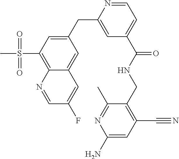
C1(CC2=CC(C(NCC3=C(C#N)C=C(N)N=C3C)=O)=CC=N2)=CC(S(C)(=O)=O)=C2C(=C1)C=C(F)C=N2
